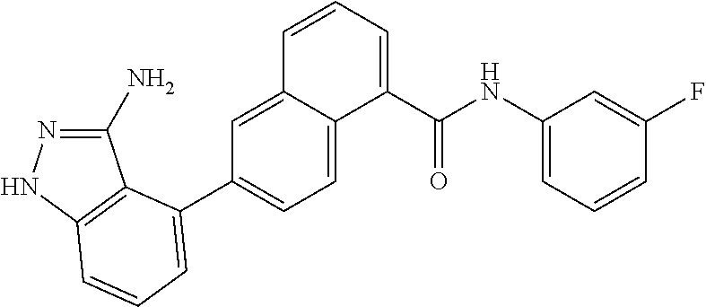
C1(N)=NNC2=C1C(C1=CC=C3C(=C1)C=CC=C3C(NC1=CC=CC(F)=C1)=O)=CC=C2
